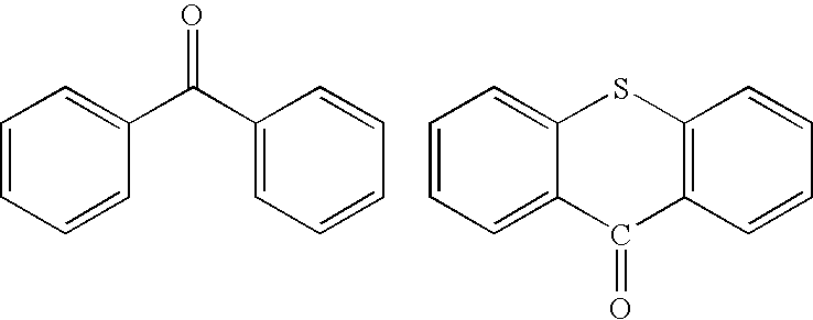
C1=CC=CC(C(C2=CC=CC=C2)=O)=C1.C1=CC=C2C(=C1)SC1=C(C=CC=C1)C2=O
